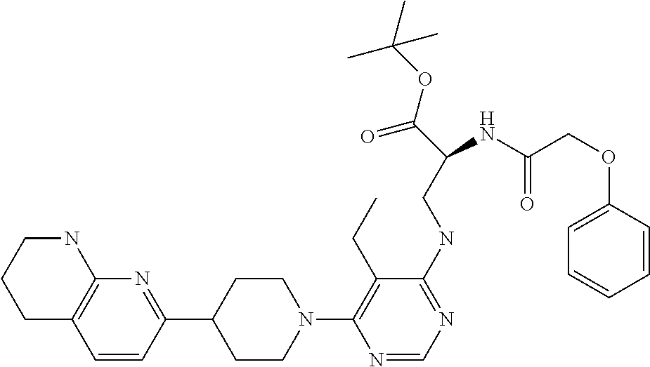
N1(C2=C(CC)C(NCC(C(=O)OC(C)(C)C)NC(COC3=CC=CC=C3)=O)=NC=N2)CCC(C2=NC3=C(C=C2)CCCN3)CC1
